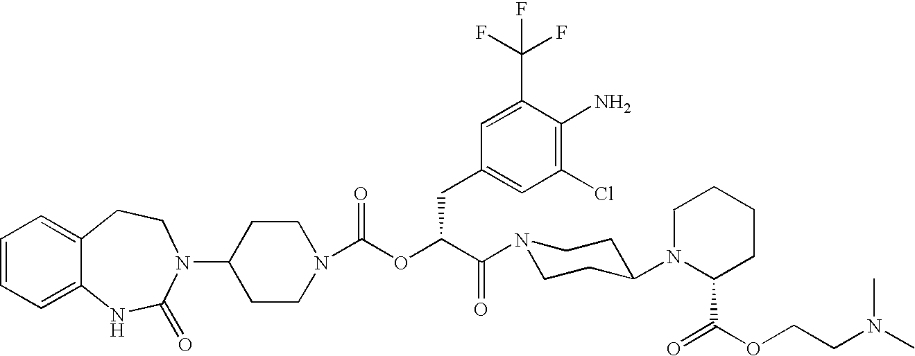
C1=CC=C2C(=C1)CCN(C1CCN(C(OC(C(N3CCC(N4C(C(=O)OCCN(C)C)CCCC4)CC3)=O)CC3=CC(Cl)=C(N)C(C(F)(F)F)=C3)=O)CC1)C(=O)N2
